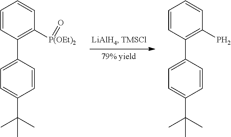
C1(C2=CC=C(C(C)(C)C)C=C2)=C([P(OEt)2]=O)C=CC=C1.C1(C2=CC=C(C(C)(C)C)C=C2)=C(P)C=CC=C1
